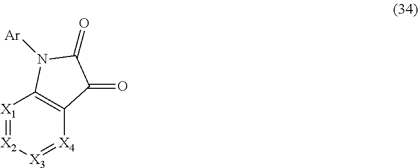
[X1]1=[X2][X3]=[X4]C2=C1N([Ar])C(=O)C2=O
